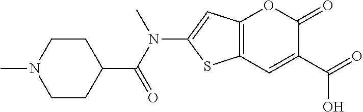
C12=C(C=C(C(O)=O)C(=O)O1)SC(N(C(C1CCN(C)CC1)=O)C)=C2
